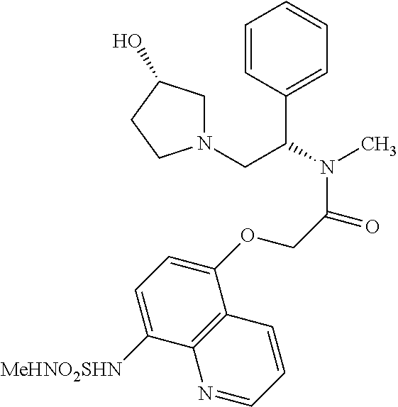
C1=CC(C(CN2CC(O)CC2)N(C)C(COC2=CC=C([MeHNO2SHN])C3=C2C=CC=N3)=O)=CC=C1
